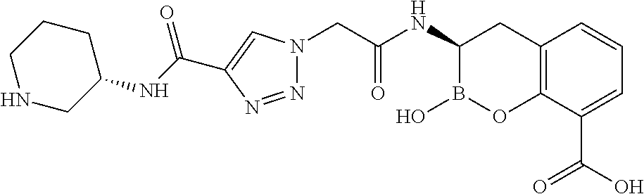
N1=NC(C(NC2CCCNC2)=O)=CN1CC(NC1B(O)OC2=C(C1)C=CC=C2C(O)=O)=O
